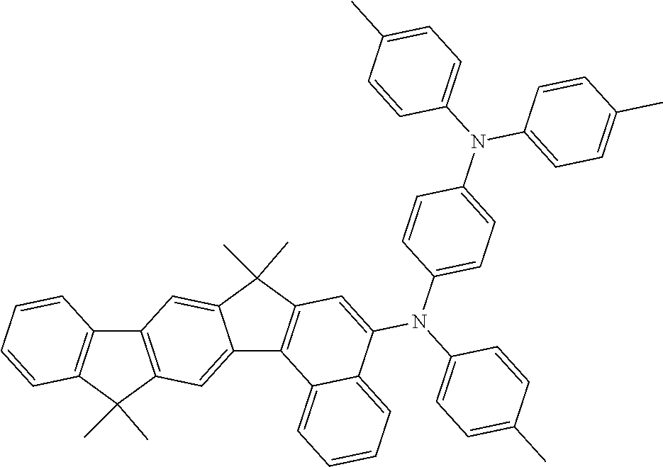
C12=CC3=C(C=C1C(C)(C)C1=C2C2=CC=CC=C2C(N(C2=CC=C(N(C4=CC=C(C)C=C4)C4=CC=C(C)C=C4)C=C2)C2=CC=C(C)C=C2)=C1)C1=C(C3(C)C)C=CC=C1
